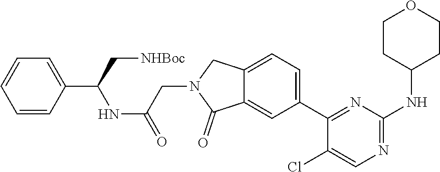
C12=CC(C3=NC(NC4CCOCC4)=NC=C3Cl)=CC=C1CN(CC(NC(C1=CC=CC=C1)C[NHBoc])=O)C2=O
